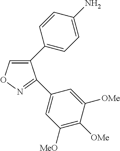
C1(C2=CC=C(N)C=C2)=CON=C1C1=CC([MeO])=C([OMe])C([OMe])=C1
